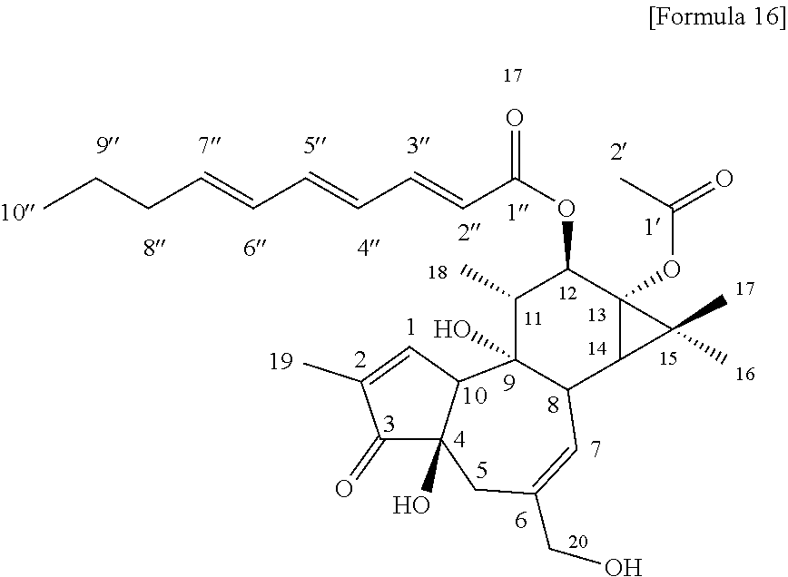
C1(OC(=O)C=CC=CC=CCCC)C(C)C2(O)C(C3C1(OC(C)=O)C3(C)C)C=C(CO)CC1(O)C2C=C(C)C1=O
